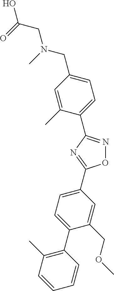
O1N=C(C2=CC=C(CN(CC(O)=O)C)C=C2C)N=C1C1=CC=C(C2=C(C)C=CC=C2)C(COC)=C1
